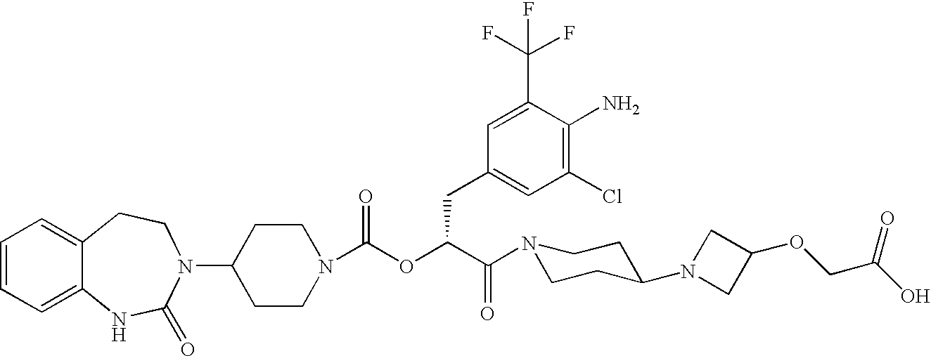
C1(N2C(=O)NC3=CC=CC=C3CC2)CCN(C(OC(C(=O)N2CCC(N3CC(OCC(O)=O)C3)CC2)CC2=CC(Cl)=C(N)C(C(F)(F)F)=C2)=O)CC1
